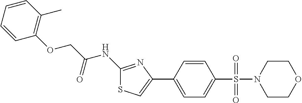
C1(NC(COC2=C(C)C=CC=C2)=O)=NC(C2=CC=C(S(=O)(=O)N3CCOCC3)C=C2)=CS1
